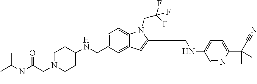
C1=C(CNC2CCN(CC(N(C(C)C)C)=O)CC2)C=C2C(=C1)N(CC(F)(F)F)C(C#CCNC1=CC=C(C(C#N)(C)C)N=C1)=C2
